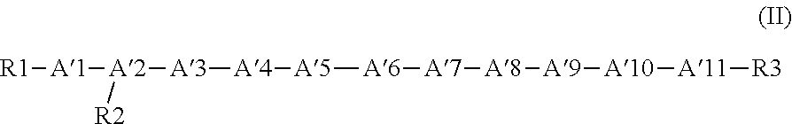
[R1][A1][A2]([A3][A4][A5][A6][A7][A8][A9][A10][A11][R3])[R2]
